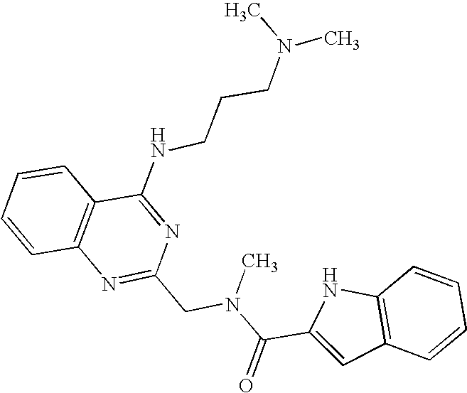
C1=CC2=C(C=C1)C(NCCCN(C)C)=NC(CN(C(C1=CC3=C(N1)C=CC=C3)=O)C)=N2
